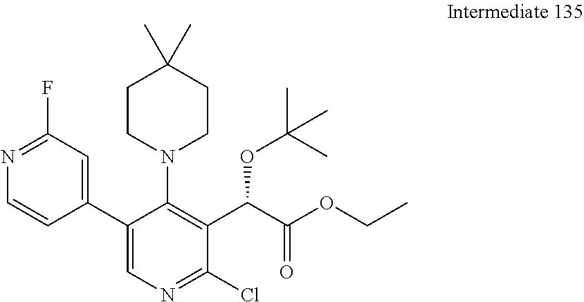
C1CN(C2=C(C(C(OCC)=O)OC(C)(C)C)C(Cl)=NC=C2C2=CC(F)=NC=C2)CCC1(C)C
